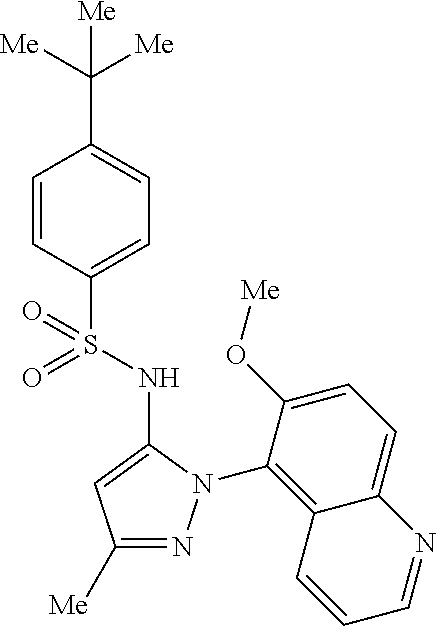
C1(C([Me])([Me])[Me])=CC=C(S(=O)(=O)NC2=CC([Me])=NN2C2=C3C(=CC=C2O[Me])N=CC=C3)C=C1
